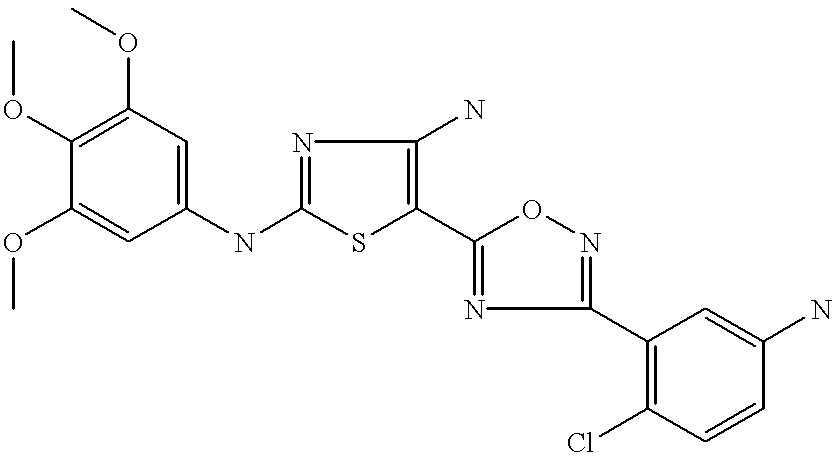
C1=C(NC2=NC(N)=C(C3=NC(C4=C(Cl)C=CC(N)=C4)=NO3)S2)C=C(OC)C(OC)=C1OC
